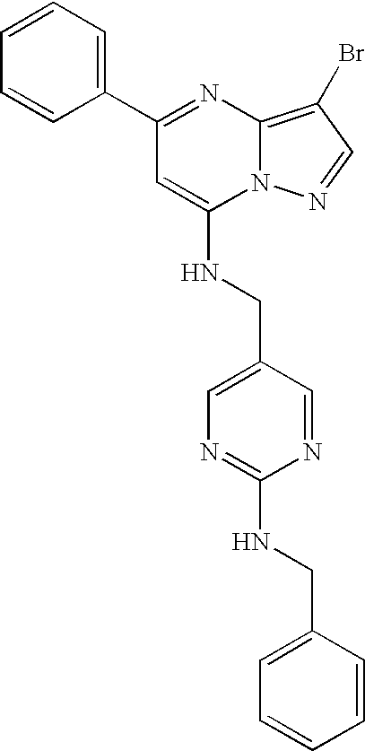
C1(C2=CC=CC=C2)=NC2=C(Br)C=NN2C(NCC2=CN=C(NCC3=CC=CC=C3)N=C2)=C1
